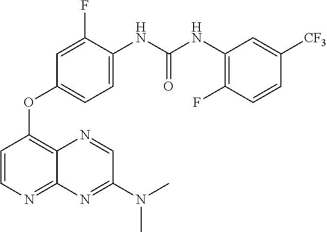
C1=CN=C2C(=C1OC1=CC=C(NC(NC3=C(F)C=CC([CF3])=C3)=O)C(F)=C1)N=CC(N(C)C)=N2
